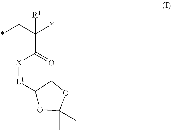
*CC(*)(C(=O)[X][L1]C1OC(C)(C)OC1)[R1]
